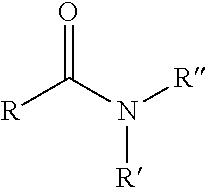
[R]N(C(=O)[R])[R]
